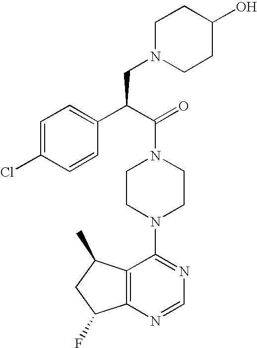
C1(C(C(=O)N2CCN(C3=NC=NC4=C3C(C)CC4F)CC2)CN2CCC(O)CC2)=CC=C(Cl)C=C1
